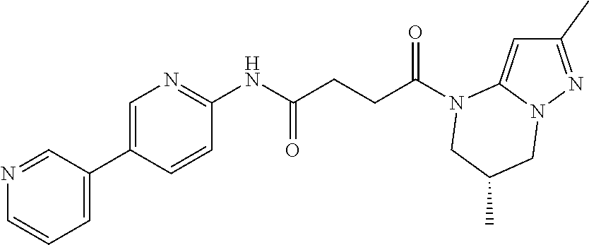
C1(C)=NN2C(=C1)N(C(CCC(NC1=NC=C(C3=CC=CN=C3)C=C1)=O)=O)CC(C)C2
